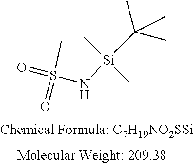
[Si](C)(C)(NS(C)(=O)=O)C(C)(C)C
